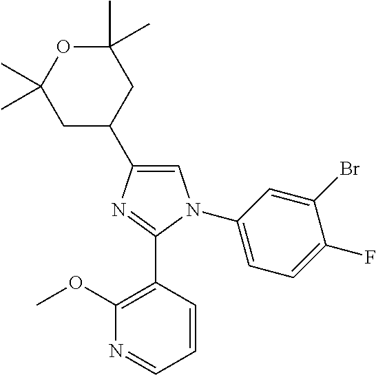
C1=C(C2CC(C)(C)OC(C)(C)C2)N=C(C2=C(OC)N=CC=C2)N1C1=CC=C(F)C(Br)=C1
